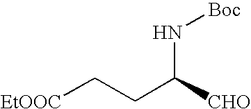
[EtOOC]CCC([CHO])N[Boc]
